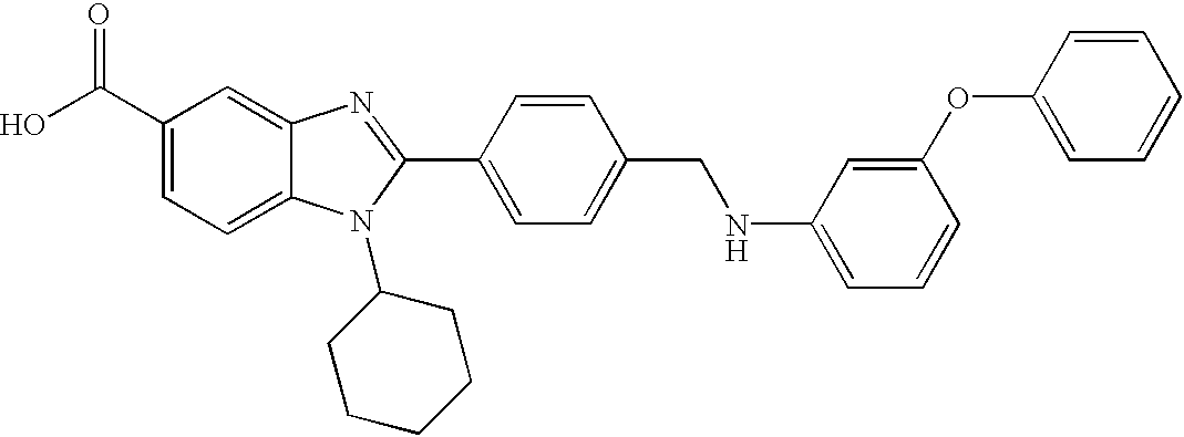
OC(C1=CC=C2C(=C1)N=C(C1=CC=C(CNC3=CC=CC(OC4=CC=CC=C4)=C3)C=C1)N2C1CCCCC1)=O
